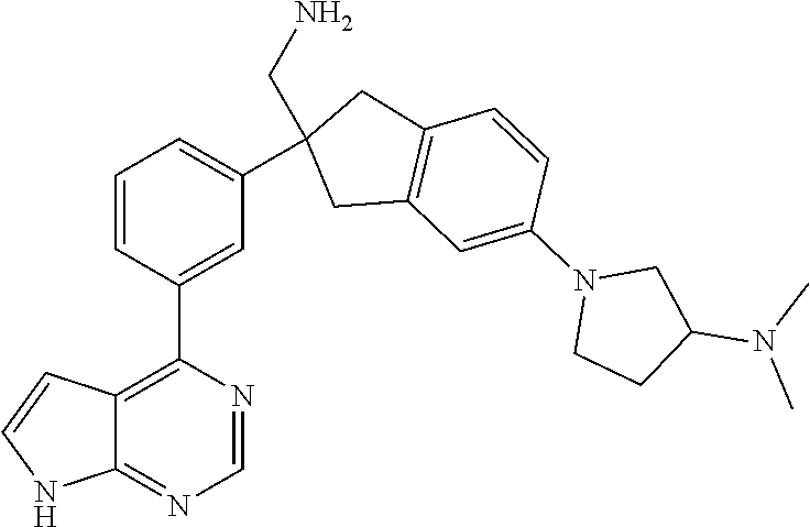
C12=NC=NC(C3=CC(C4(CN)CC5=C(C4)C=CC(N4CCC(N(C)C)C4)=C5)=CC=C3)=C1C=CN2
